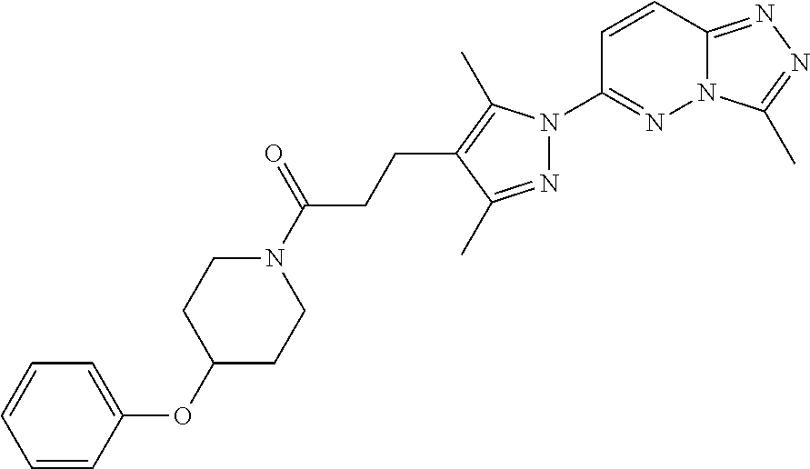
N12C(=NN=C1C)C=CC(N1N=C(C)C(CCC(N3CCC(OC4=CC=CC=C4)CC3)=O)=C1C)=N2
